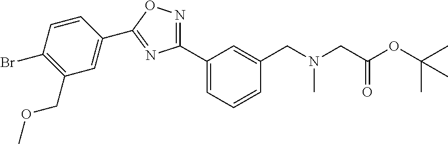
C1=CC(Br)=C(COC)C=C1C1=NC(C2=CC=CC(CN(CC(OC(C)(C)C)=O)C)=C2)=NO1
